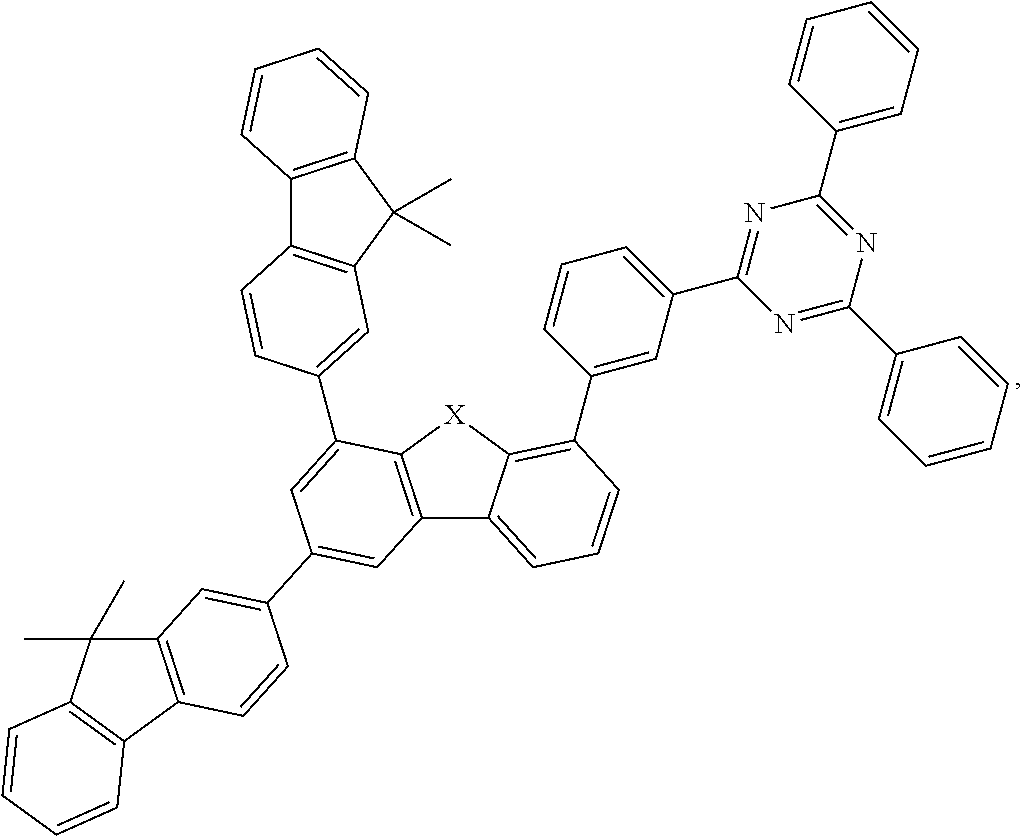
C12=C([X]C3=C(C4=CC(C5=NC(C6=CC=CC=C6)=NC(C6=CC=CC=C6)=N5)=CC=C4)C=CC=C13)C(C1=CC3=C(C4=C(C3(C)C)C=CC=C4)C=C1)=CC(C1=CC3=C(C4=C(C3(C)C)C=CC=C4)C=C1)=C2
